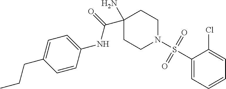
CCCC1=CC=C(NC(=O)C2(N)CCN(S(C3=CC=CC=C3Cl)(=O)=O)CC2)C=C1
